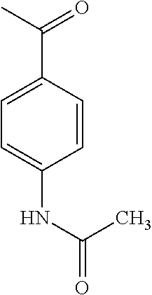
CC(=O)C1=CC=C(NC(C)=O)C=C1
